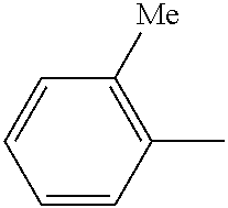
C1=CC(C)=C([Me])C=C1
